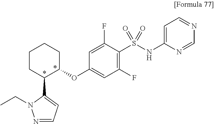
N1=CC=C(C2C(OC3=CC(F)=C(S(=O)(=O)NC4=CC=NC=N4)C(F)=C3)CCCC2)N1CC
